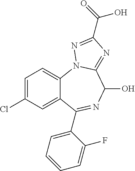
C1=C(Cl)C=C2C(=C1)N1C(=NC(C(=O)O)=N1)C(O)N=C2C1=CC=CC=C1F
